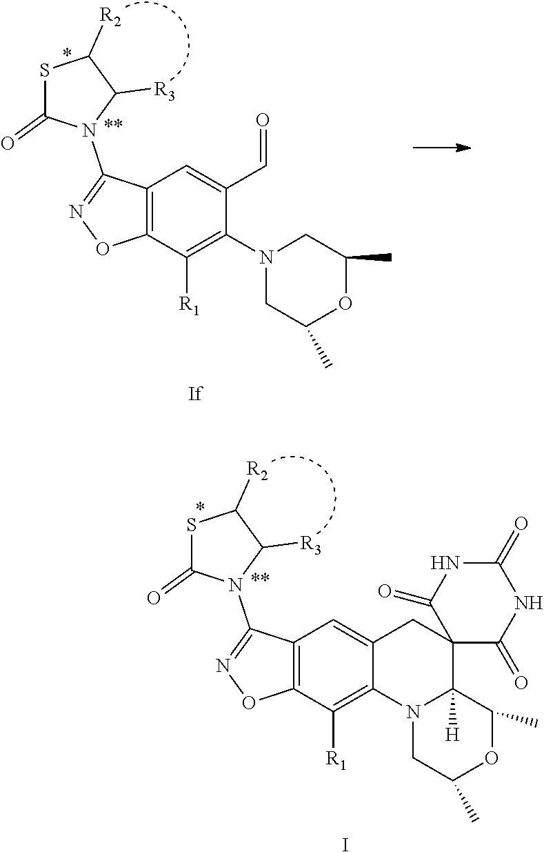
S1C(=O)N(C2=NOC3=C2C=C(C=O)C(N2CC(C)OC(C)C2)=C3[R1])C([R3])C1[R2].S1C(=O)N(C2=NOC3=C2C=C2C(=C3[R1])N3C([H])(C4(C2)C(=O)NC(=O)NC4=O)C(C)OC(C)C3)C([R3])C1[R2].I
